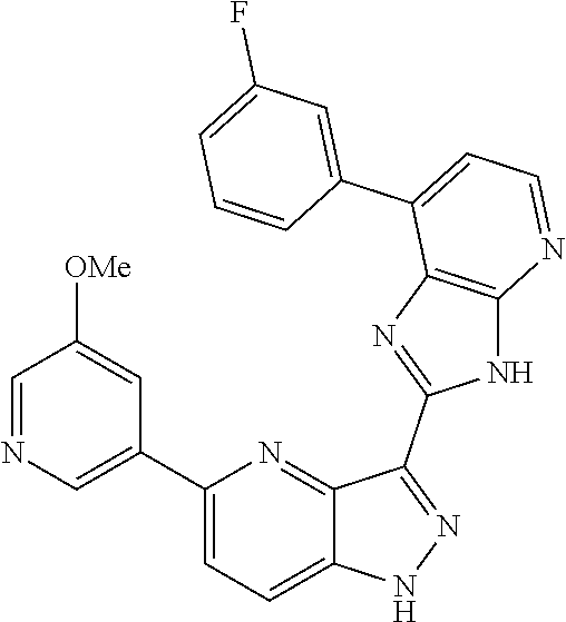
C1(C2=CN=CC([OMe])=C2)=CC=C2C(=N1)C(C1=NC3=C(N1)N=CC=C3C1=CC(F)=CC=C1)=NN2
